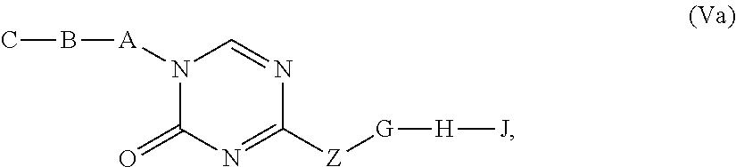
N1([A]BC)C(=O)N=C([Z][G][H][J])N=C1
